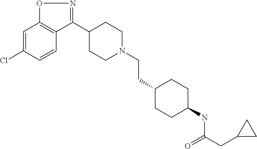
C1(Cl)=CC2=C(C=C1)C(C1CCN(CCC3CCC(NC(CC4CC4)=O)CC3)CC1)=NO2
